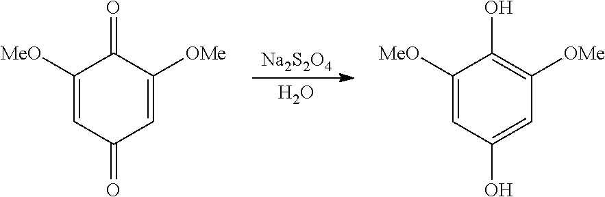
[Na2S2O4].O.C1(=O)C=C([MeO])C(=O)C([OMe])=C1.C1(O)=CC([OMe])=C(O)C([MeO])=C1
